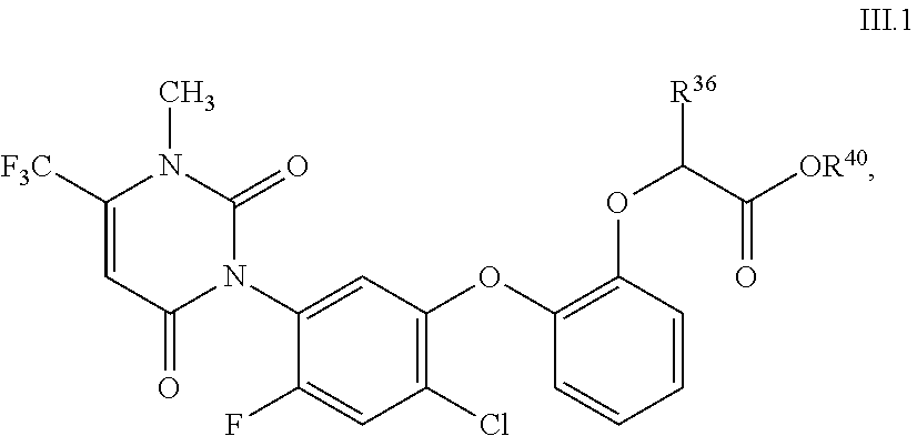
C1(Cl)=C(OC2=C(OC([R36])C([OR40])=O)C=CC=C2)C=C(N2C(=O)C=C([F3C])N(C)C2=O)C(F)=C1
